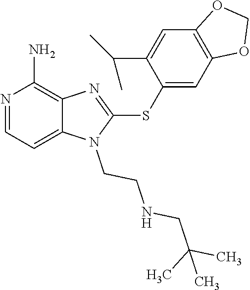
C12=CC=NC(N)=C1N=C(SC1=CC3=C(C=C1C(C)C)OCO3)N2CCNCC(C)(C)C
